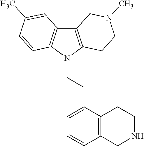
C12=C(N(CCC3=CC=CC4=C3CCNC4)C3=C1C=C(C)C=C3)CCN(C)C2
